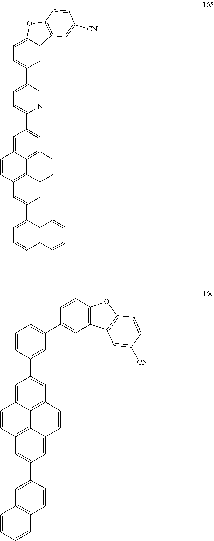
C1=C2C3=C(C=C1C1=CC=C(C4=CC=C5C(=C4)C4=C(O5)C=CC([CN])=C4)C=N1)C=CC1=CC(C4=CC=CC5=C4C=CC=C5)=CC(=C31)C=C2.C1=C2C3=C(C=C1C1=CC(C4=CC5=C(C=C4)OC4=C5C=C([CN])C=C4)=CC=C1)C=CC1=CC(C4=CC5=C(C=C4)C=CC=C5)=CC(=C31)C=C2
